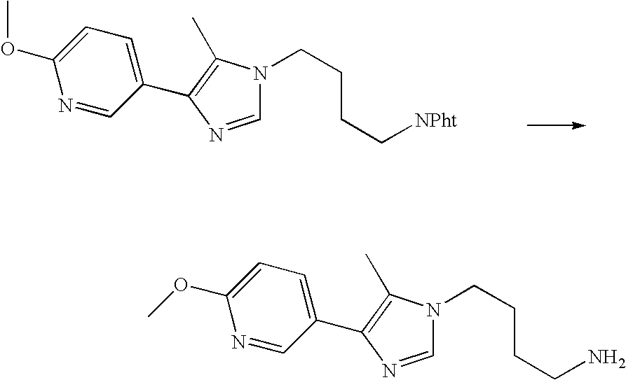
C(CCN1C=NC(C2=CC=C(OC)N=C2)=C1C)C[NPht].NCCCCN1C=NC(C2=CC=C(OC)N=C2)=C1C
